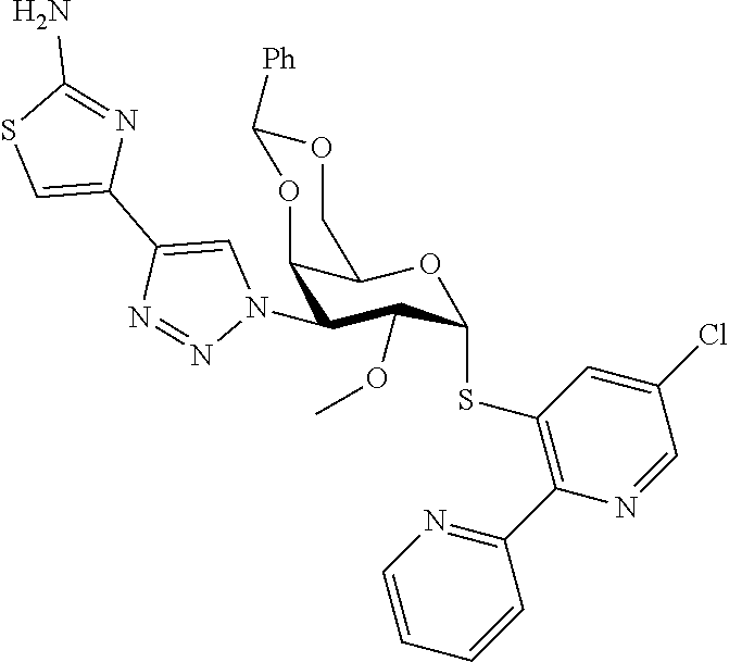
O1C([Ph])OC2C(N3C=C(C4=CSC(N)=N4)N=N3)C(OC)C(SC3=C(C4=NC=CC=C4)N=CC(Cl)=C3)OC2C1
